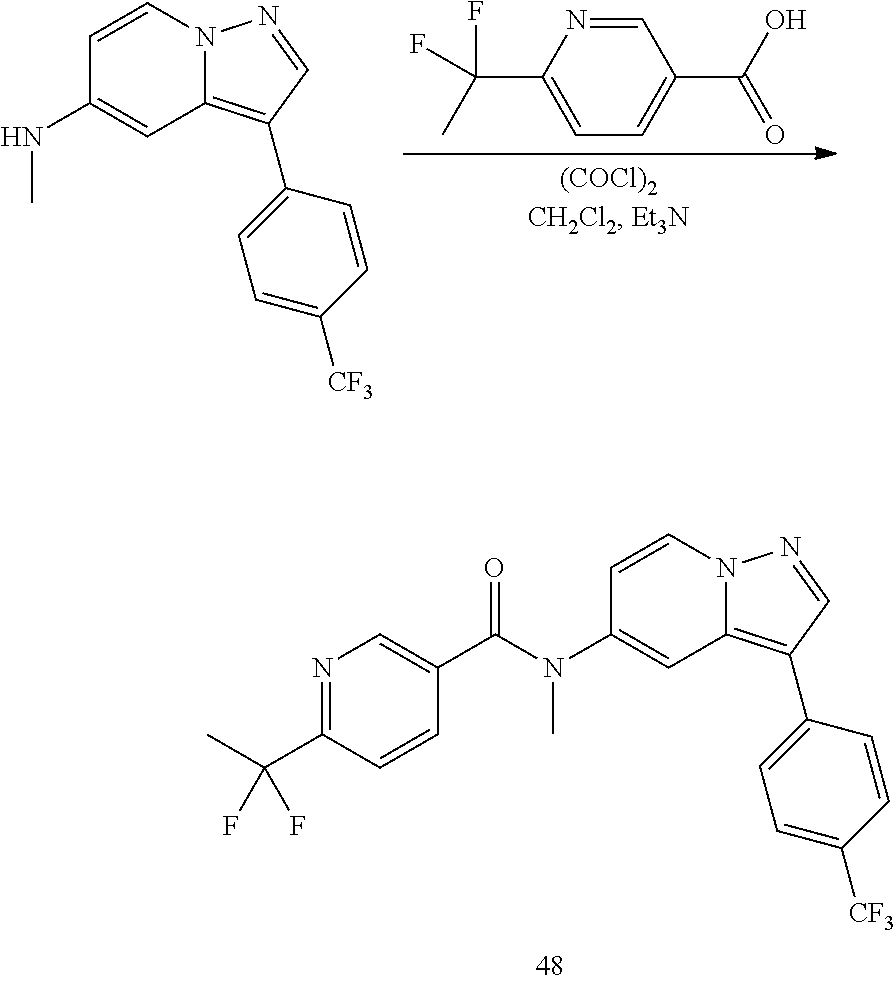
C(C1=CC=C(C(O)=O)C=N1)(F)(C)F.N12C(=C(C3=CC=C([CF3])C=C3)C=N1)C=C(NC)C=C2.N12C(=C(C3=CC=C([CF3])C=C3)C=N1)C=C(N(C)C(C1=CN=C(C(C)(F)F)C=C1)=O)C=C2
